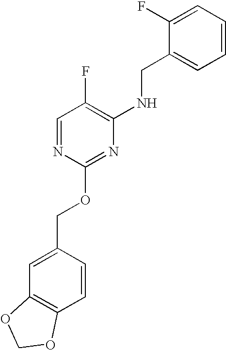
C1=CC(COC2=NC(NCC3=CC=CC=C3F)=C(F)C=N2)=CC2=C1OCO2
